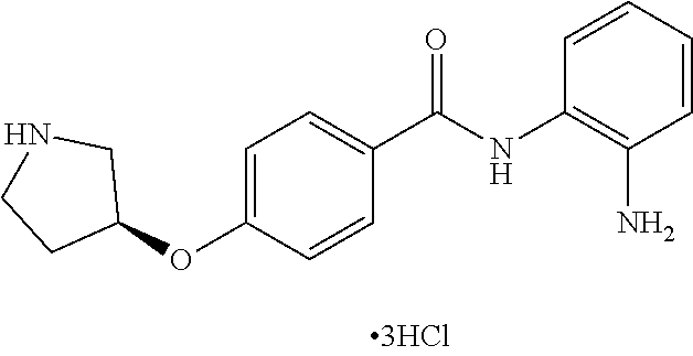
C1=CC=CC(N)=C1NC(C1=CC=C(OC2CNCC2)C=C1)=O
